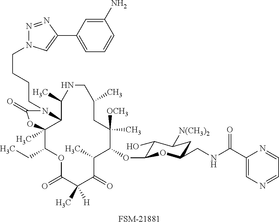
C1(OC2C(O)C([N(CH3)2])CC(CNC(C3=CN=CC=N3)=O)O2)C([OCH3])(C)CC(C)CNC(C)C2C(C)(C(CC)OC(=O)C(C)([H])C(=O)C1C)OC(=O)N2CCCCN1N=NC(C2=CC=CC(N)=C2)=C1.[FSM-21881]
